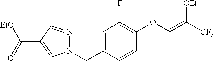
C1=C(CN2N=CC(C(=O)[EtO])=C2)C=CC(OC=C([CF3])[OEt])=C1F
